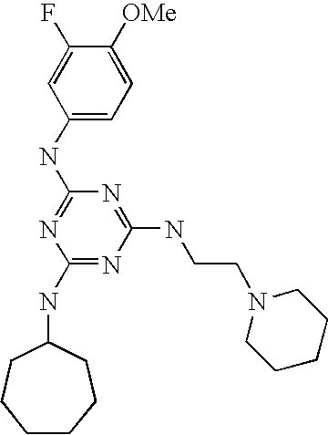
C1(NC2CCCCCC2)=NC(NCCN2CCCCC2)=NC(NC2=CC=C([OMe])C(F)=C2)=N1
